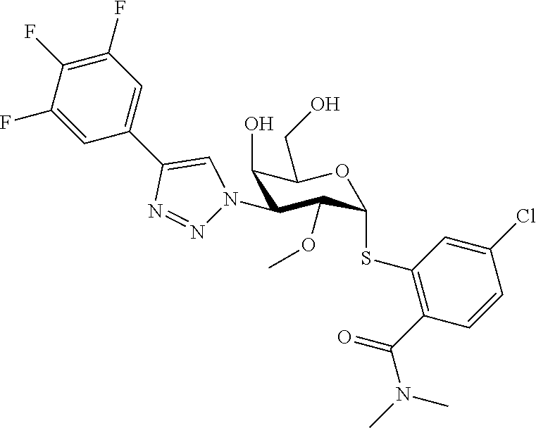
C1(O)C(N2N=NC(C3=CC(F)=C(F)C(F)=C3)=C2)C(OC)C(SC2=C(C(N(C)C)=O)C=CC(Cl)=C2)OC1CO
